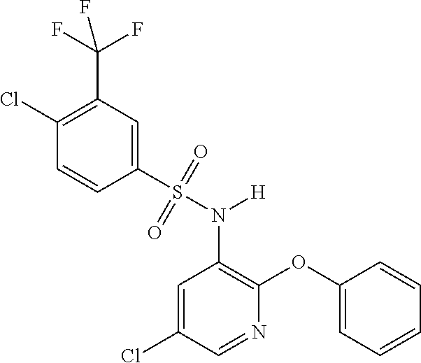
C1=C(Cl)C=NC(OC2=CC=CC=C2)=C1N(S(C1=CC(C(F)(F)F)=C(Cl)C=C1)(=O)=O)[H]
